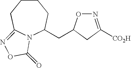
N12C(CC3CC([CO2H])=NO3)CCCCC1=NOC2=O
